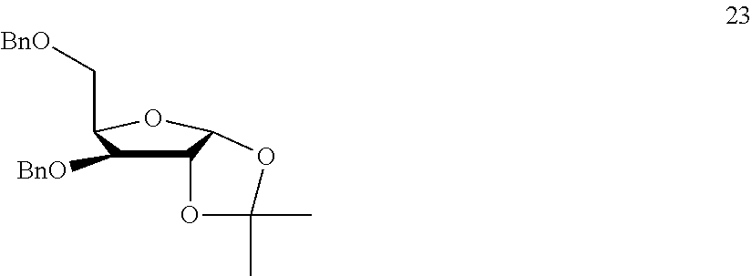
C12C([BnO])C(C[BnO])OC1OC(C)(C)O2
